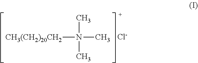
[CH3(CH2)20CH2]N(C)(C)C.[Cl-]
